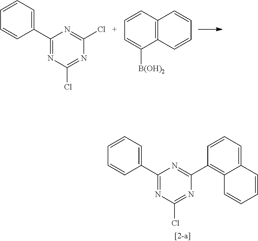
C1=CC=CC(C2=NC(Cl)=NC(Cl)=N2)=C1.C12=C(C=CC=C1[B(OH)2])C=CC=C2.C1=CC=CC(C2=NC(Cl)=NC(C3=C4C(=CC=C3)C=CC=C4)=N2)=C1
